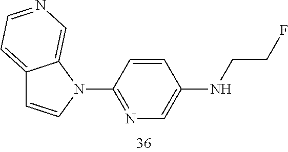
C12=CC=NC=C1N(C1=NC=C(NCCF)C=C1)C=C2
